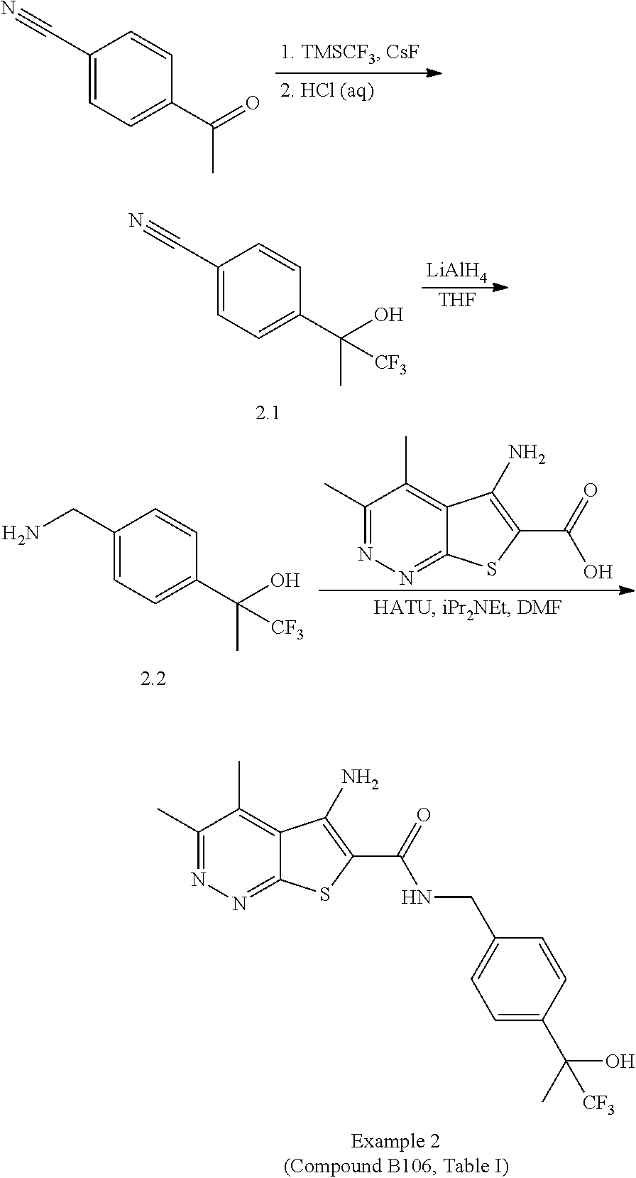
C1(C)=NN=C2C(=C1C)C(N)=C(C(=O)NCC1=CC=C(C([CF3])(O)C)C=C1)S2.C1(C#N)=CC=C(C(=O)C)C=C1.C1(C#N)=CC=C(C(O)(C)[CF3])C=C1.[LiAlH4].[THF].C1(CN)=CC=C(C(O)(C)[CF3])C=C1.C1(C)=NN=C2C(=C1C)C(N)=C(C(=O)O)S2
